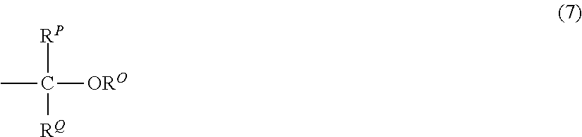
CC([ORO])([RP])[RQ]
